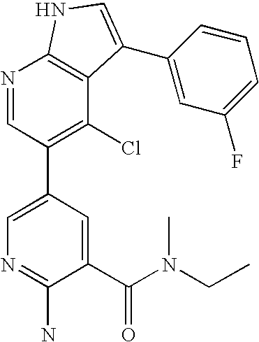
N1=CC(C2=CN=C(N)C(C(=O)N(CC)C)=C2)=C(Cl)C2=C1NC=C2C1=CC(F)=CC=C1
